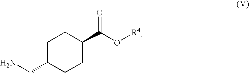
C1C(CN)CCC(C(O[R4])=O)C1
